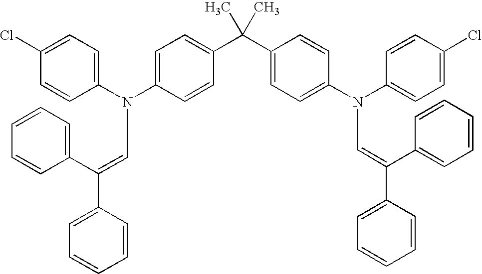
C1(Cl)=CC=C(N(C2=CC=C(C(C3=CC=C(N(C4=CC=C(Cl)C=C4)C=C(C4=CC=CC=C4)C4=CC=CC=C4)C=C3)(C)C)C=C2)C=C(C2=CC=CC=C2)C2=CC=CC=C2)C=C1
